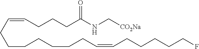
C(=CCCCC(NC[CO2Na])=O)CCCCCCCC=CCCCCCF
